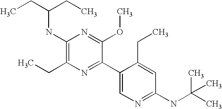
CCC(CC)NC1=C(CC)N=C(C2=CN=C(NC(C)(C)C)C=C2CC)C(OC)=N1
